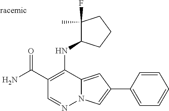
O=C(C1=C(NC2C(F)(C)CCC2)C2=CC(C3=CC=CC=C3)=CN2N=C1)N
